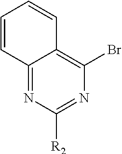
C12=NC([R2])=NC(Br)=C1C=CC=C2
